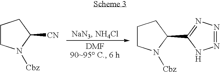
C1CN([Cbz])C([CN])C1.C1CN([Cbz])C(C2=NN=NN2)C1
